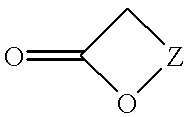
O=C1O[Z]C1
